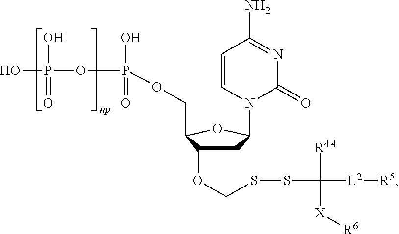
C1C(OCSSC([L2][R5])([R4A])[X][R6])C(COP(OP(O)(=O)O)(=O)O)OC1N1C(=O)N=C(N)C=C1
